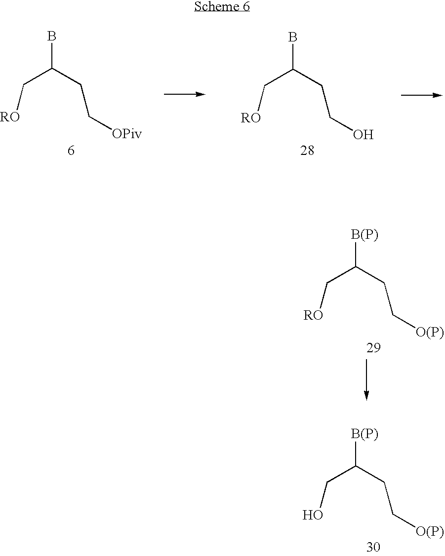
BC(CC[OPiv])C[RO].BC(CCO)C[RO].[B(P)]C(CC[O(P)])C[RO].[B(P)]C(CC[O(P)])CO
